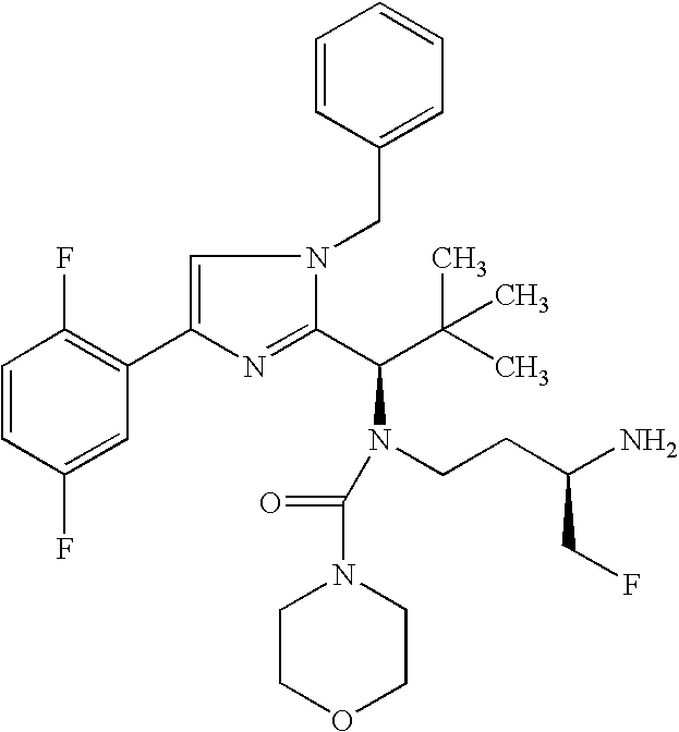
C1=CC(CN2C=C(C3=C(F)C=CC(F)=C3)N=C2C(C(C)(C)C)N(CCC(N)CF)C(=O)N2CCOCC2)=CC=C1
